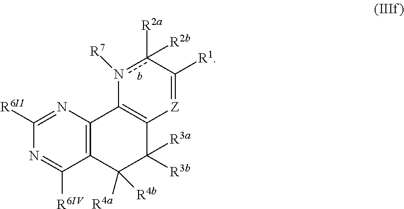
C12=C(C([R4a])([R4b])C([R3a])([R3b])C3=C1n([R7])c([R2a])([R2b])C([R1])=[Z]3)C([R6IV])=NC([R6II])=N2
